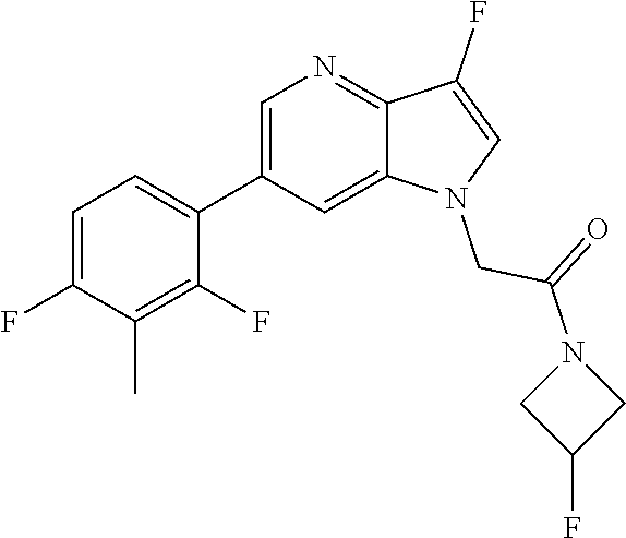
C1=C(C2=CC=C(F)C(C)=C2F)C=C2C(=N1)C(F)=CN2CC(=O)N1CC(F)C1
